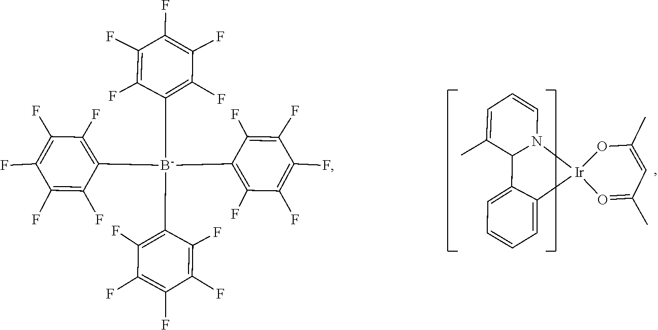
[Ir]12(OC(C)=CC(C)=O1)N1C=CC=C(C)C1C1=CC=CC=C21.C1(F)=C(F)C(F)=C(F)C([B-](C2=C(F)C(F)=C(F)C(F)=C2F)(C2=C(F)C(F)=C(F)C(F)=C2F)C2=C(F)C(F)=C(F)C(F)=C2F)=C1F
